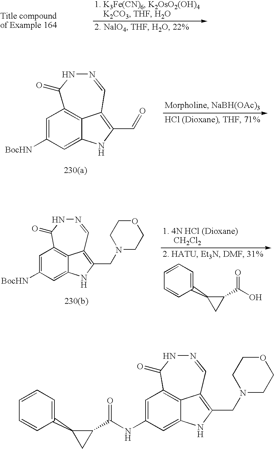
C1=C([BocHN])C=C2NC(C=O)=C3C2=C1C(=O)NN=C3.C1=C([BocHN])C=C2NC(CN3CCOCC3)=C3C2=C1C(=O)NN=C3.OC(C1C(C2=CC=CC=C2)C1)=O.C1=C(NC(C2C(C3=CC=CC=C3)C2)=O)C=C2NC(CN3CCOCC3)=C3C2=C1C(=O)NN=C3
